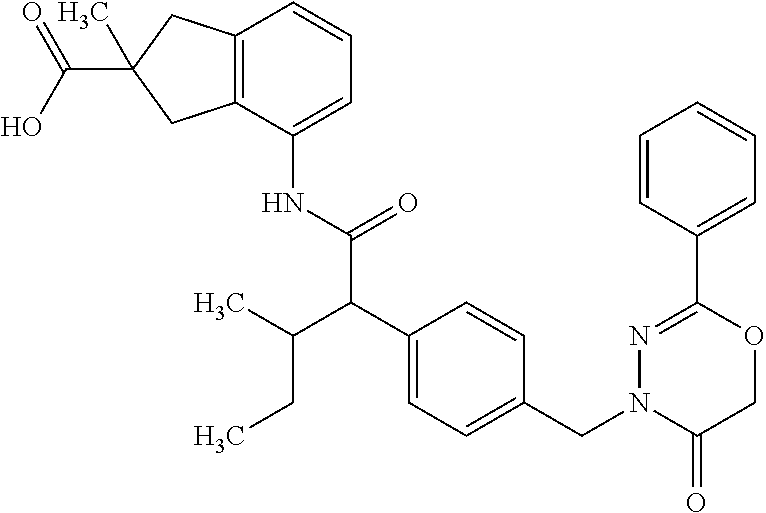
C12=C(C(NC(C(C3=CC=C(CN4C(=O)COC(C5=CC=CC=C5)=N4)C=C3)C(C)CC)=O)=CC=C1)CC(C(=O)O)(C)C2
